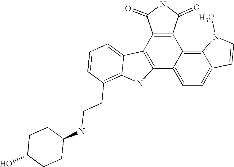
C12=C(CCNC3CCC(O)CC3)C=CC=C1C1=C(N2)C2=CC=C3C(=C2C2=C1C(=O)NC2=O)N(C)C=C3
